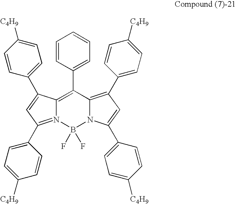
C1=CC(C2=C3N(=C(C4=CC=C([C4H9])C=C4)C=C3C3=CC=C([C4H9])C=C3)B(F)(F)N3C2=C(C2=CC=C([C4H9])C=C2)C=C3C2=CC=C([C4H9])C=C2)=CC=C1
